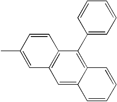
CC1=CC2=C(C=C1)C(C1=CC=CC=C1)=C1C(=C2)C=CC=C1
